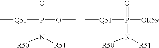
C[Q51]P(OC)(=O)N([R50])[R51].C[Q51]P([OR59])(=O)N([R51])[R50]
